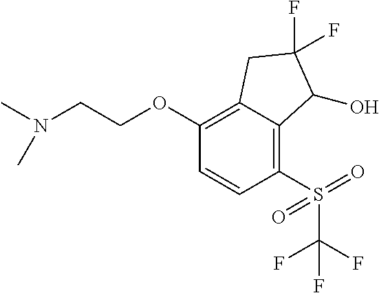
C1(OCCN(C)C)=C2C(=C(S(C(F)(F)F)(=O)=O)C=C1)C(O)C(F)(F)C2
